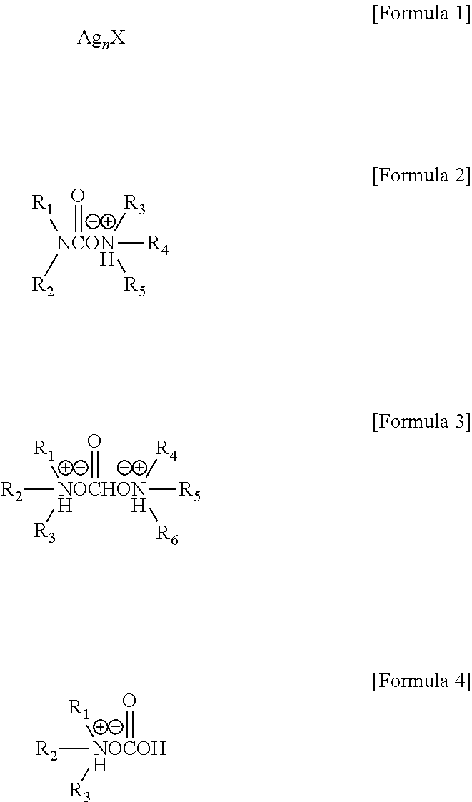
[NOCHONH]([R5])([R4])([R1])([R2])(=O)[R3].[H].[R6].[NCONH]([R4])(=O)([R3])([R5])([R1])[R2].[NOCOHH]([R1])([R2])(=O)[R3]
